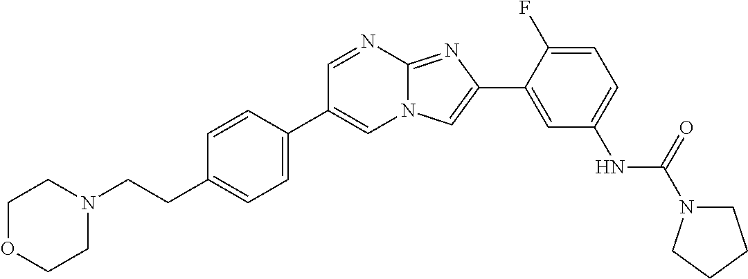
C1=NC2=NC(C3=CC(NC(=O)N4CCCC4)=CC=C3F)=CN2C=C1C1=CC=C(CCN2CCOCC2)C=C1
